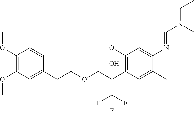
C1(OC)=C(C(COCCC2=CC(OC)=C(OC)C=C2)(O)C(F)(F)F)C=C(C)C(N=CN(CC)C)=C1
